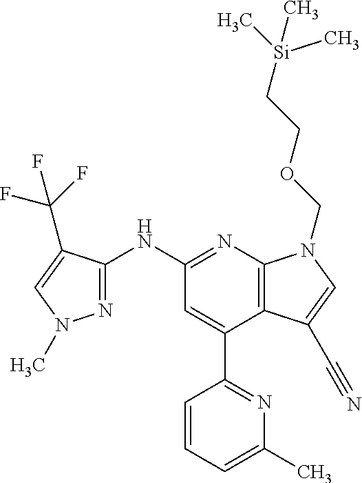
N(C1=NC2=C(C(C3=NC(C)=CC=C3)=C1)C(C#N)=CN2COCC[Si](C)(C)C)C1=NN(C)C=C1C(F)(F)F
